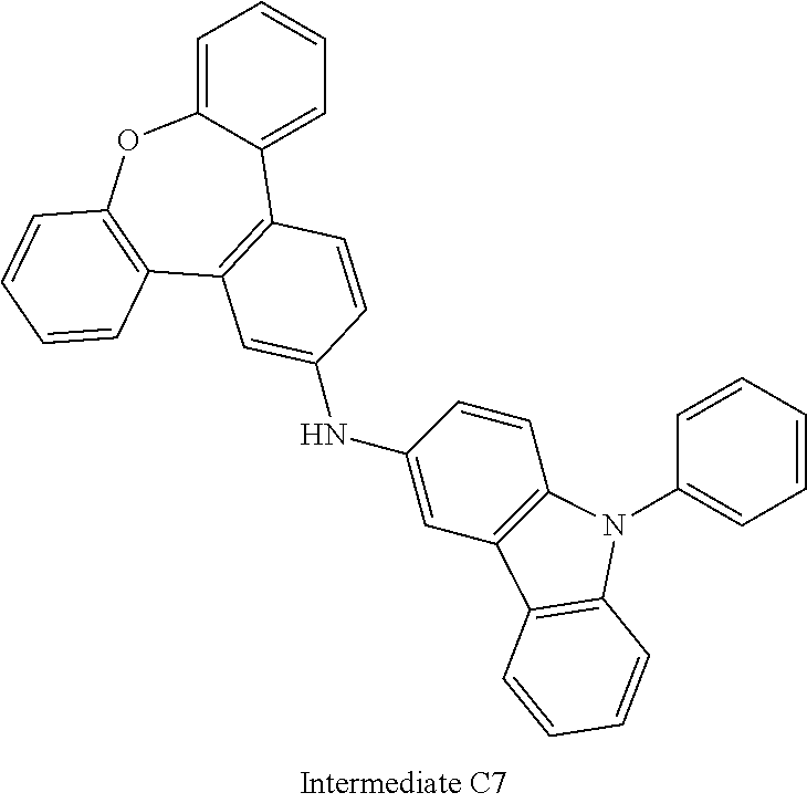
C1=C2C(=CC=C1)C1=C(C3=C(O2)C=CC=C3)C=C(NC2=CC3=C(C=C2)N(C2=CC=CC=C2)C2=C3C=CC=C2)C=C1
